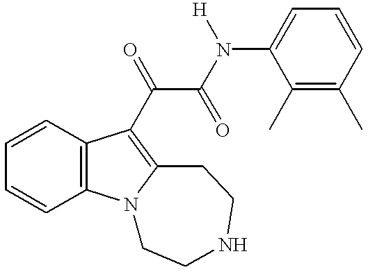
C1=CC=C(N([H])C(C(=O)C2=C3N(C4=C2C=CC=C4)CCNCC3)=O)C(C)=C1C
